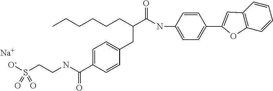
[Na].N(C(C(CCCCCC)CC1=CC=C(C(NCCS([O-])(=O)=O)=O)C=C1)=O)C1=CC=C(C2=CC3=C(C=CC=C3)O2)C=C1
